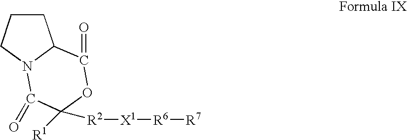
C1CCN2C1C(=O)OC([R1])([R2][X1][R6][R7])C2=O
